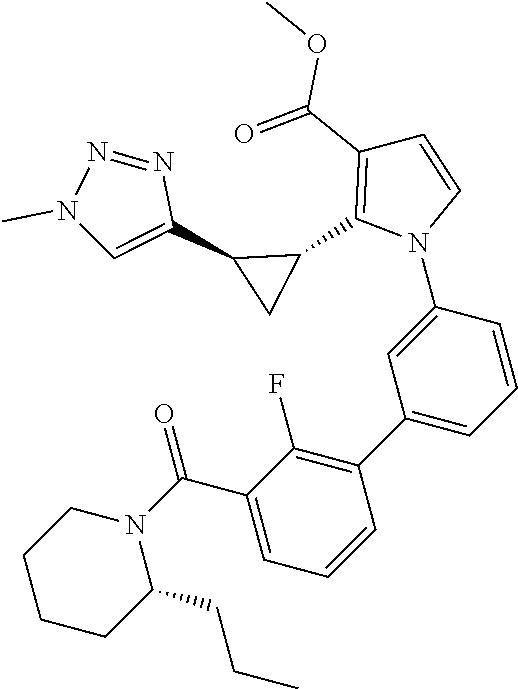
C1CCC(CCC)N(C(=O)C2=CC=CC(C3=CC=CC(N4C=CC(C(=O)OC)=C4C4C(C5=CN(C)N=N5)C4)=C3)=C2F)C1
